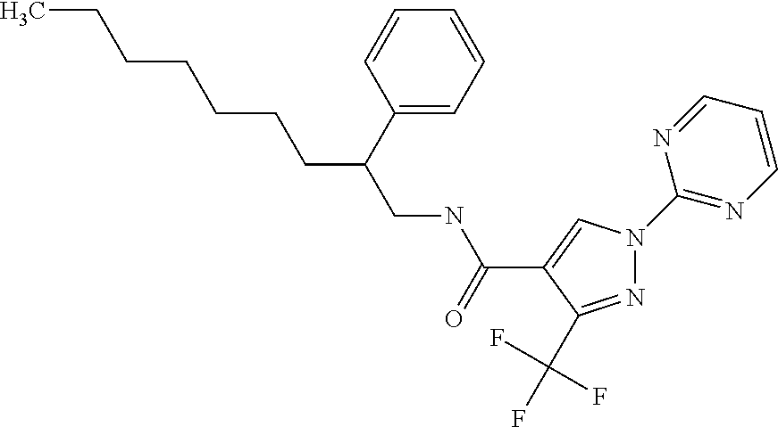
N1=C(C(F)(F)F)C(C(NCC(CCCCCCC)C2=CC=CC=C2)=O)=CN1C1=NC=CC=N1
